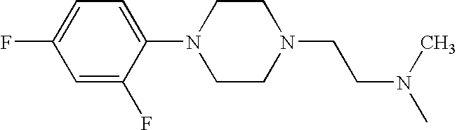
FC1=CC=C(N2CCN(CCN(C)C)CC2)C(F)=C1
